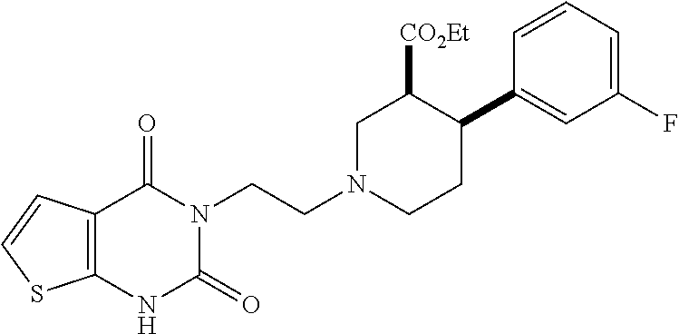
C12=C(C(=O)N(CCN3CCC(C4=CC(F)=CC=C4)C([CO2Et])C3)C(=O)N1)C=CS2
